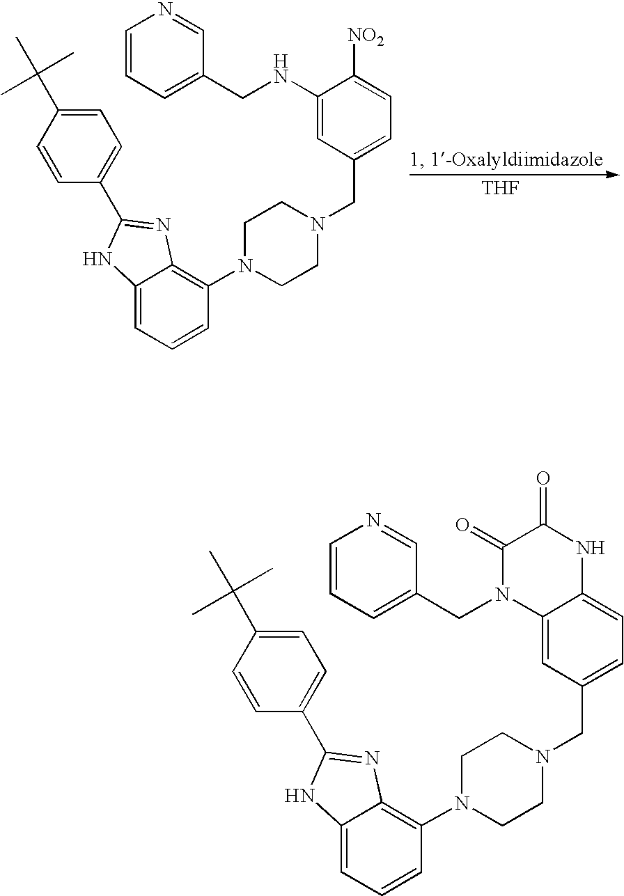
C12=CC=CC(N3CCN(CC4=CC=C([NO2])C(NCC5=CC=CN=C5)=C4)CC3)=C1N=C(C1=CC=C(C(C)(C)C)C=C1)N2.[THF].C12=CC=CC(N3CCN(CC4=CC=C5C(=C4)N(CC4=CC=CN=C4)C(=O)C(=O)N5)CC3)=C1N=C(C1=CC=C(C(C)(C)C)C=C1)N2
